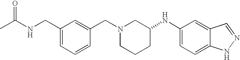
C1(CNC(C)=O)=CC=CC(CN2CCCC(NC3=CC=C4C(=C3)C=NN4)C2)=C1
